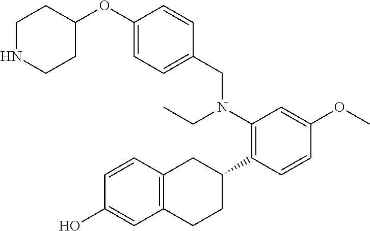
C1(OC2CCNCC2)=CC=C(CN(C2=C(C3CC4=C(CC3)C=C(O)C=C4)C=CC(OC)=C2)CC)C=C1
